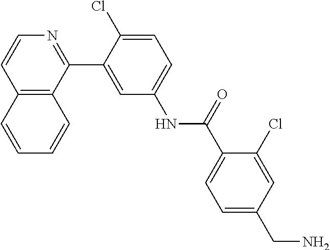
C12=C(C(C3=CC(NC(C4=CC=C(CN)C=C4Cl)=O)=CC=C3Cl)=NC=C1)C=CC=C2
